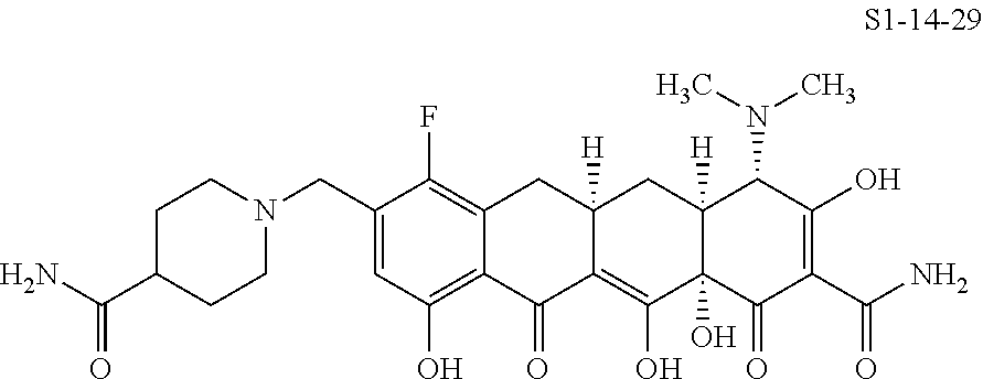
N1(CC2=CC(O)=C3C(=C2F)CC2([H])C(=C(O)C4(O)C([H])(C2)C(N(C)C)C(O)=C(C(=O)N)C4=O)C3=O)CCC(C(N)=O)CC1
